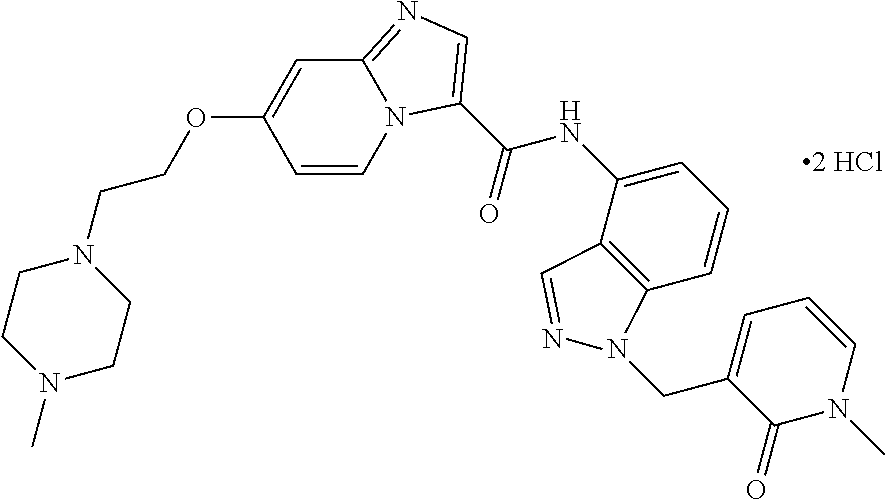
C(=O)(NC1=CC=CC2=C1C=NN2CC1=CC=CN(C)C1=O)C1=CN=C2N1C=CC(OCCN1CCN(C)CC1)=C2
